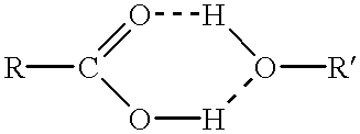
O1=C([R])O[H]O([R])[H]1
